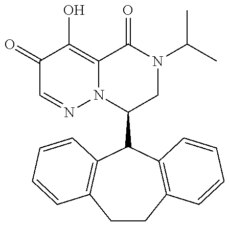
C1(C2C3=C(CCC4=C2C=CC=C4)C=CC=C3)CN(C(C)C)C(=O)C2=C(O)C(=O)C=NN12
